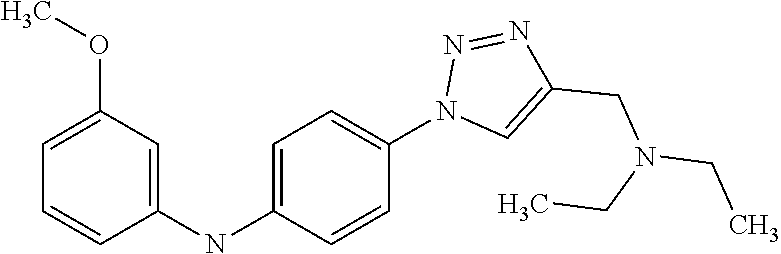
C1=C(OC)C=C(NC2=CC=C(N3C=C(CN(CC)CC)N=N3)C=C2)C=C1
